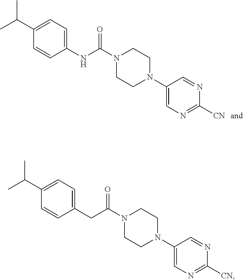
C1=C(N2CCN(C(NC3=CC=C(C(C)C)C=C3)=O)CC2)C=NC([CN])=N1.C1=C(N2CCN(C(CC3=CC=C(C(C)C)C=C3)=O)CC2)C=NC([CN])=N1
